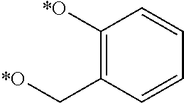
[*O]CC1=C([*O])C=CC=C1
